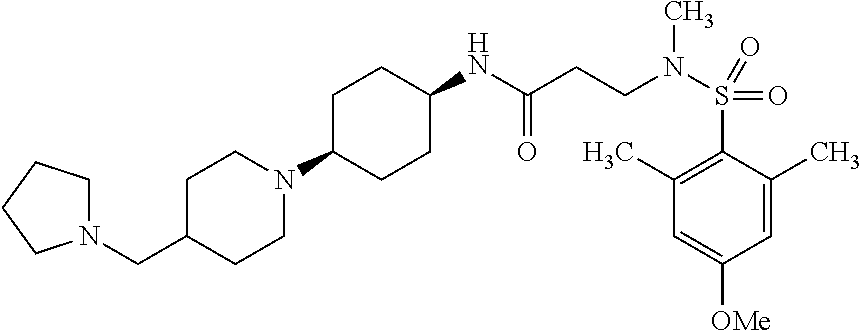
C1C(N2CCC(CN3CCCC3)CC2)CCC(NC(CCN(S(C2=C(C)C=C([OMe])C=C2C)(=O)=O)C)=O)C1
